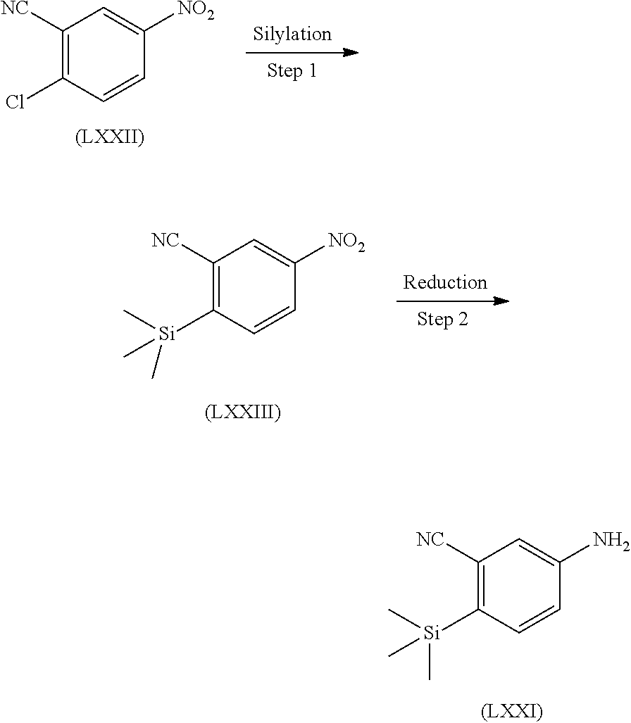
C1([NC])=C(Cl)C=CC([NO2])=C1.C1([NC])=C([Si](C)(C)C)C=CC([NO2])=C1.C1([NC])=C([Si](C)(C)C)C=CC(N)=C1
